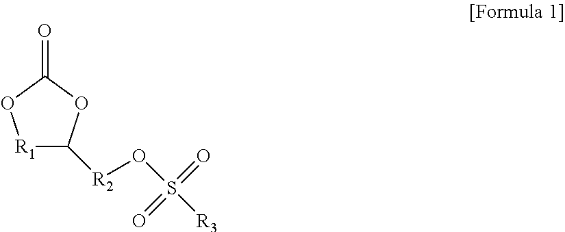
O=C1O[R1]C([R2]OS([R3])(=O)=O)O1
